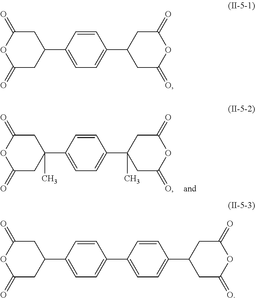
C1(C2=CC=C(C3(C)CC(=O)OC(=O)C3)C=C2)(C)CC(=O)OC(=O)C1.C1(C2=CC=C(C3CC(=O)OC(=O)C3)C=C2)CC(=O)OC(=O)C1.C1(C2=CC=C(C3=CC=C(C4CC(=O)OC(=O)C4)C=C3)C=C2)CC(=O)OC(=O)C1
